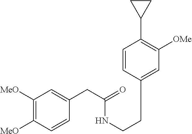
C1([MeO])=C([MeO])C=CC(CC(=O)NCCC2=CC([OMe])=C(C3CC3)C=C2)=C1
